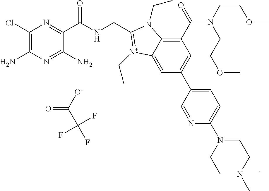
C1(Cl)=C(N)N=C(N)C(C(NCC2=[N+](CC)C3=CC(C4=CC=C(N5CCN(C)CC5)N=C4)=CC(C(=O)N(CCOC)CCOC)=C3N2CC)=O)=N1.O=C([O-])C(F)(F)F
